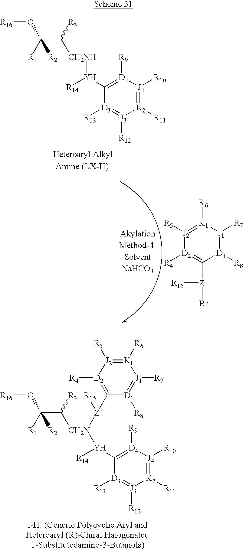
[R16]OC(C([CH2NH][Y](C1=[D4]([R9])[J4]([R10])=[K2]([R11])[J3]([R12])=[D3]1[R13])[R14])[R3])([R1])[R2].[Amine (LX-H)].[R5][J2]1=[K1]([R6])[J1]([R7])=[D1]([R8])C([Z]([R15])Br)=[D2]1[R4].[R16]OC(C([CH2N]([Z]([R15])C1=[D2]([R4])[J2]([R5])=[K1]([R6])[J1]([R7])=[D1]1[R8])[Y](C1=[D4]([R9])[J4]([R10])=[K2]([R11])[J3]([R12])=[D3]1[R13])[R14])[R3])([R1])[R2]
